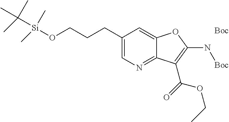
C1(CCCO[Si](C(C)(C)C)(C)C)=CN=C2C(=C1)OC(N[Boc])=C2C(OCC)=O.[Boc]
